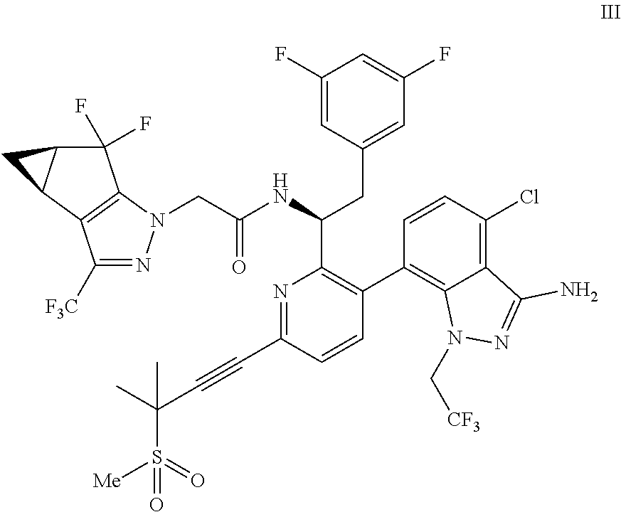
C1([F3C])=NN(CC(NC(CC2=CC(F)=CC(F)=C2)C2=C(C3=C4C(=C(Cl)C=C3)C(N)=NN4C[CF3])C=CC(C#CC(C)(C)S([Me])(=O)=O)=N2)=O)C2=C1C1C(C2(F)F)C1
